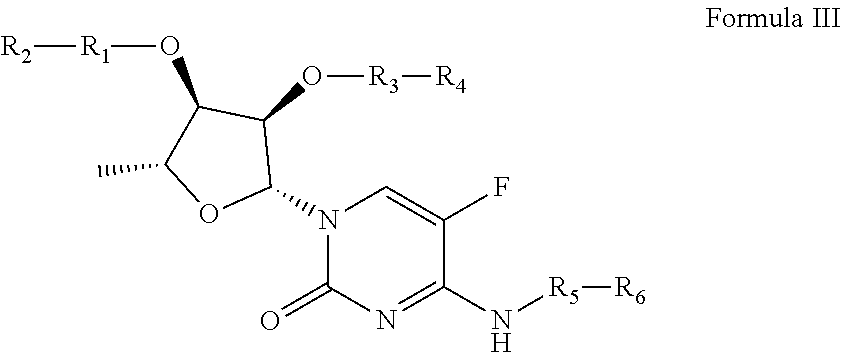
N1=C(N[R5][R6])C(F)=CN(C2C(O[R3][R4])C(O[R1][R2])C(C)O2)C1=O
